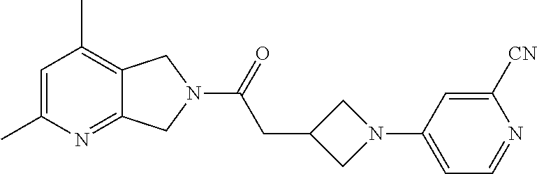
C1=C(C)N=C2C(=C1C)CN(C(=O)CC1CN(C3=CC=NC([CN])=C3)C1)C2
